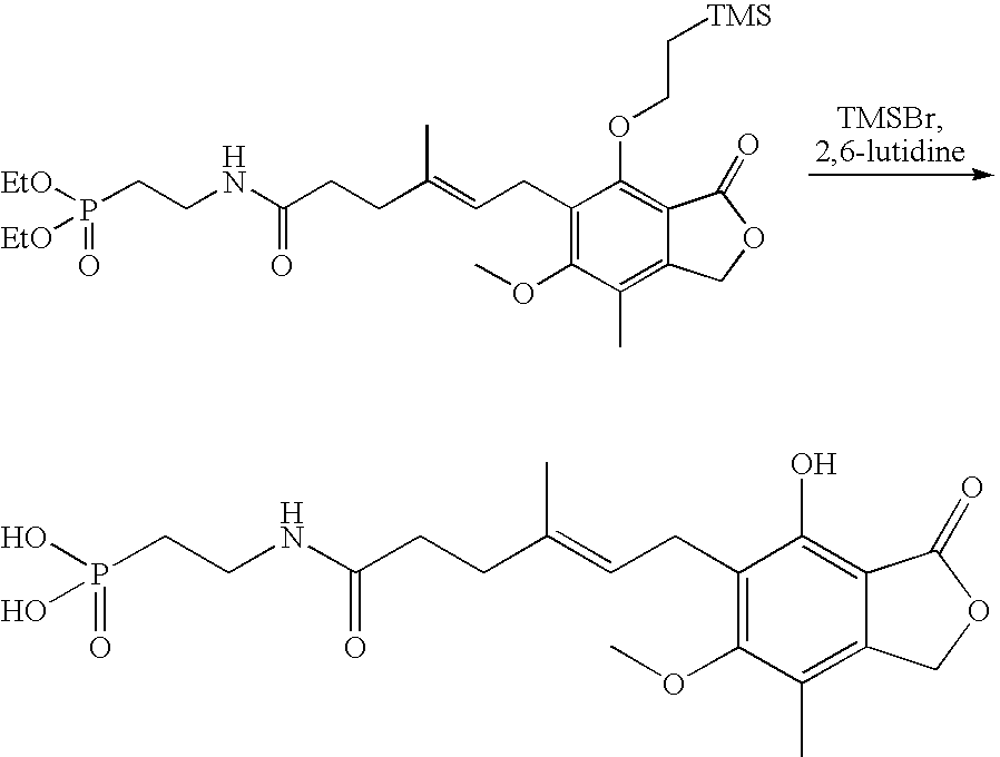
C1(CC=C(CCC(NCCP(=O)([EtO])[EtO])=O)C)=C(OC)C(C)=C2C(=C1OCC[TMS])C(=O)OC2.C1(CC=C(CCC(NCCP(=O)(O)O)=O)C)=C(OC)C(C)=C2C(=C1O)C(=O)OC2
